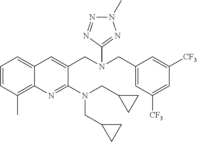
C1=CC(C)=C2C(=C1)C=C(CN(CC1=CC([CF3])=CC([CF3])=C1)C1=NN(C)N=N1)C(N(CC1CC1)CC1CC1)=N2
